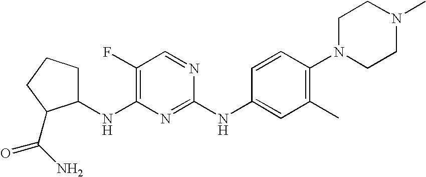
C1CCC(C(N)=O)C1NC1=C(F)C=NC(NC2=CC(C)=C(N3CCN(C)CC3)C=C2)=N1
